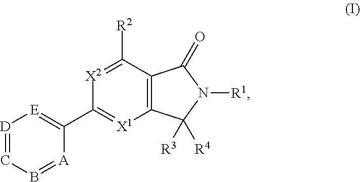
[D]1=CB=[A]C(C2=[X1]C3=C(C([R2])=[X2]2)C(=O)N([R1])C3([R3])[R4])=[E]1
